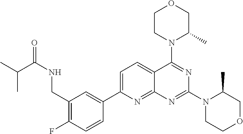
C1(CNC(C(C)C)=O)=C(F)C=CC(C2=CC=C3C(=N2)N=C(N2CCOCC2C)N=C3N2C(C)COCC2)=C1
